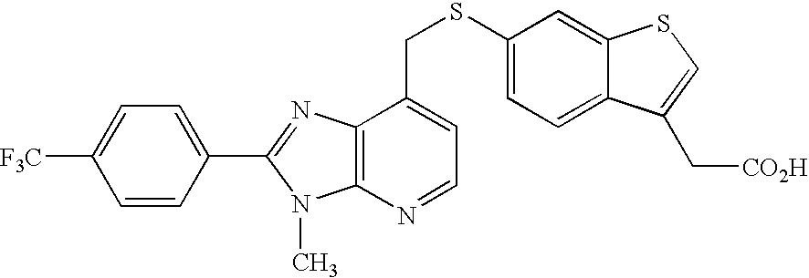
C1=C(C2=NC3=C(N=CC=C3CSC3=CC=C4C(=C3)SC=C4C[CO2H])N2C)C=CC([F3C])=C1
